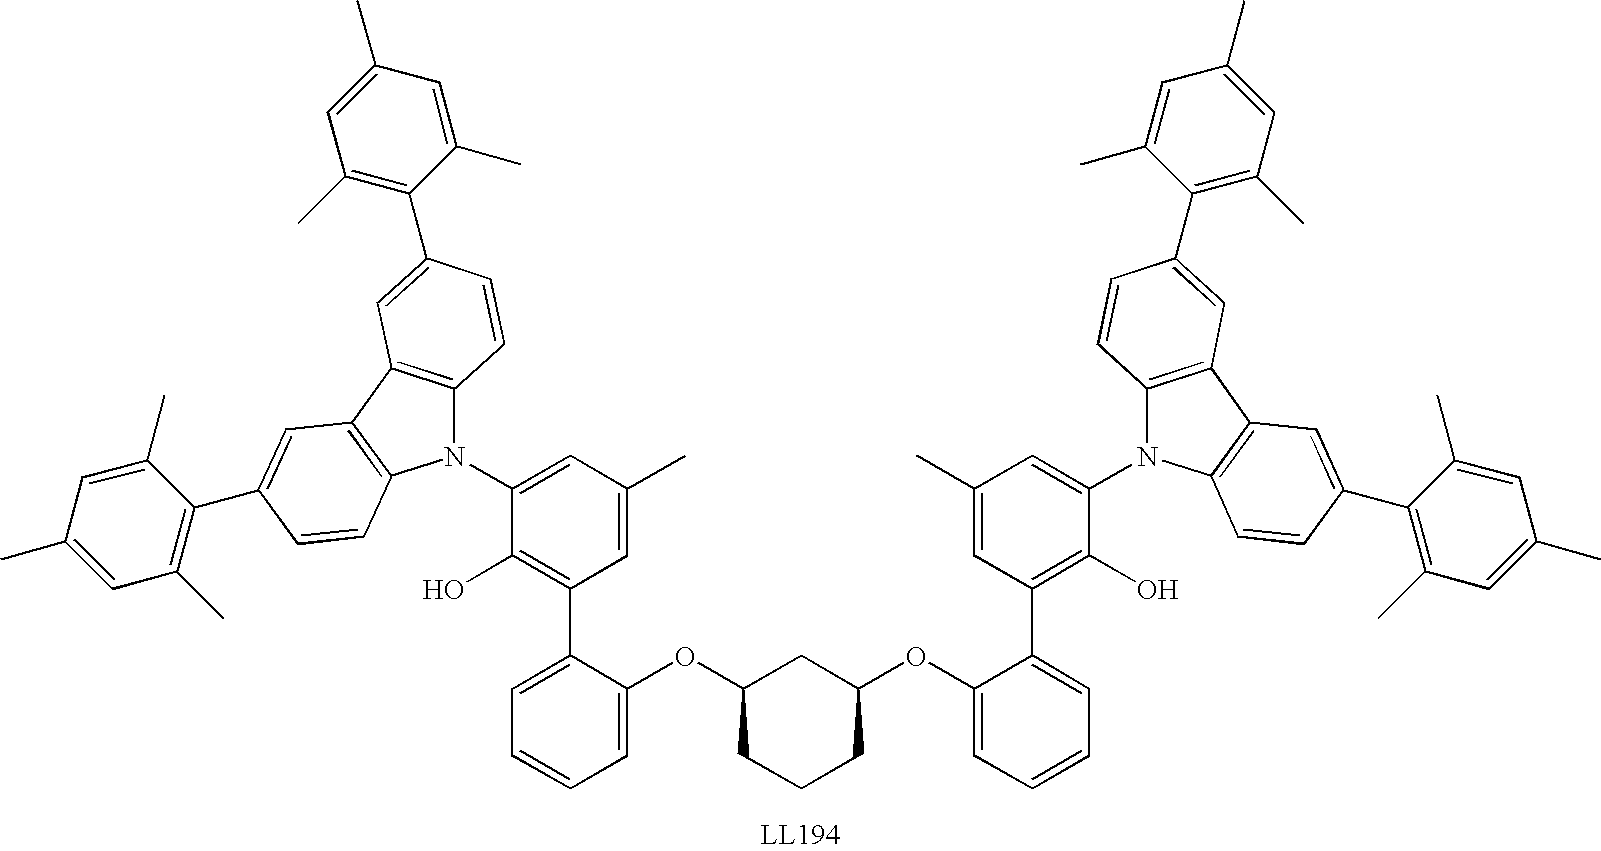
N1(C2=CC(C)=CC(C3=CC=CC=C3OC3CCCC(OC4=CC=CC=C4C4=C(O)C(N5C6=C(C7=C5C=CC(C5=C(C)C=C(C)C=C5C)=C7)C=C(C5=C(C)C=C(C)C=C5C)C=C6)=CC(C)=C4)C3)=C2O)C2=C(C3=C1C=CC(C1=C(C)C=C(C)C=C1C)=C3)C=C(C1=C(C)C=C(C)C=C1C)C=C2
